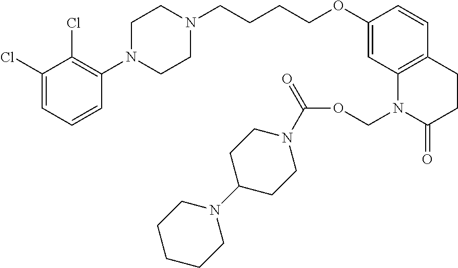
C1(Cl)=CC=CC(N2CCN(CCCCOC3=CC4=C(C=C3)CCC(=O)N4COC(=O)N3CCC(N4CCCCC4)CC3)CC2)=C1Cl
